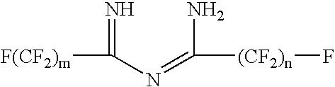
N=C(N=C(N)[(CF2)n]F)[F(CF2)m]
